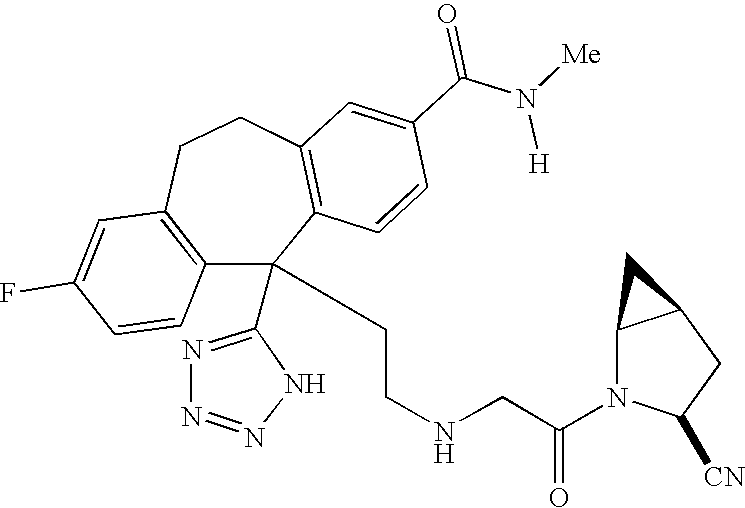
C1(F)=CC2=C(C=C1)C(C1=NN=NN1)(CCNCC(N1C([CN])CC3C1C3)=O)C1=C(CC2)C=C(C(N([Me])[H])=O)C=C1
